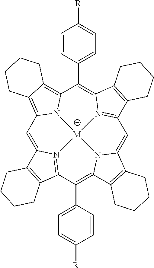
C1=C2N3=C(C(C4=CC=C([R])C=C4)=C4N5C(=CC6=N7C(=C(C8=CC=C([R])C=C8)C8=C9C(=C1N8[M]753)CCCC9)C1=C6CCCC1)C1=C4CCCC1)C1=C2CCCC1
